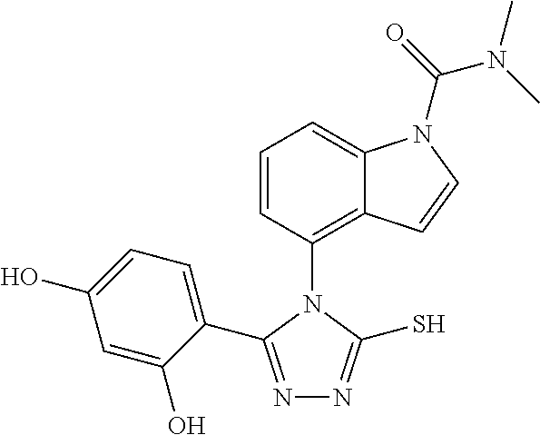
C1=CC(N2C(C3=CC=C(O)C=C3O)=NN=C2S)=C2C(=C1)N(C(=O)N(C)C)C=C2
